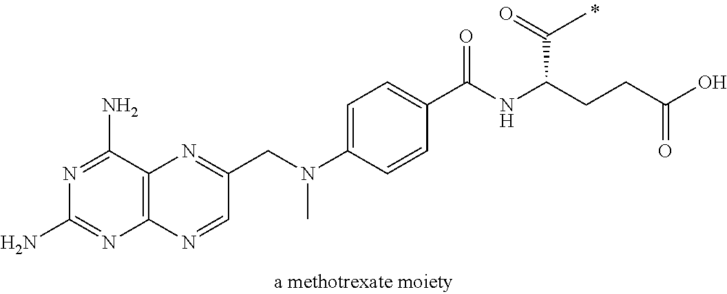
C12=C(C(N)=NC(N)=N1)N=C(CN(C)C1=CC=C(C(NC(CCC(O)=O)C(=O)C)=O)C=C1)C=N2
